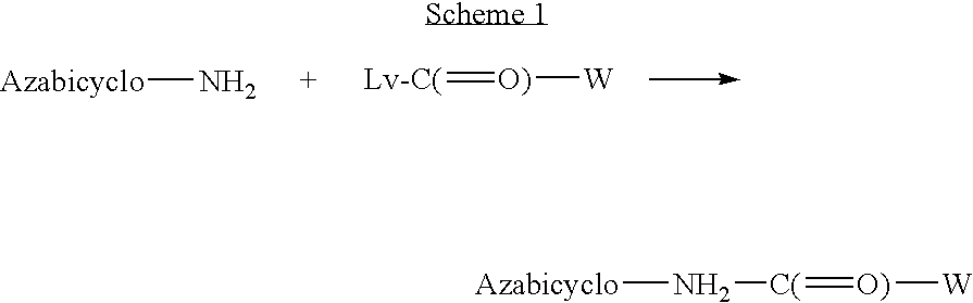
[Azabicyclo]N.[Lv-C(]=[O)][W].[Azabicyclo]N[C(]=[O)][W]
